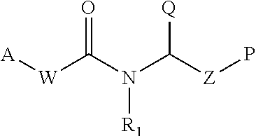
[A][W]C(N(C([Q])[Z]P)[R1])=O
